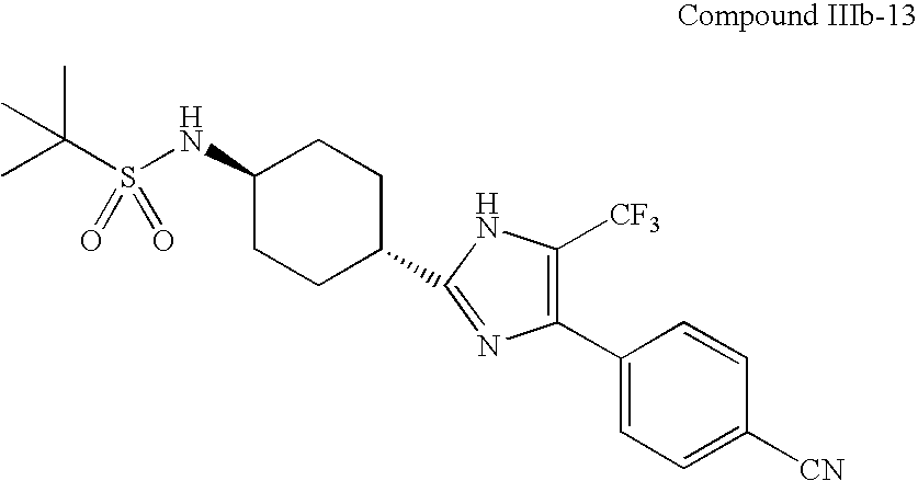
C1(NS(C(C)(C)C)(=O)=O)CCC(C2=NC(C3=CC=C([CN])C=C3)=C([CF3])N2)CC1
